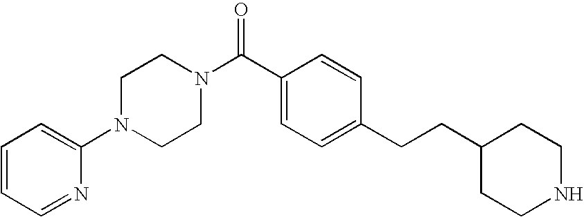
C1(C(N2CCN(C3=CC=CC=N3)CC2)=O)=CC=C(CCC2CCNCC2)C=C1
